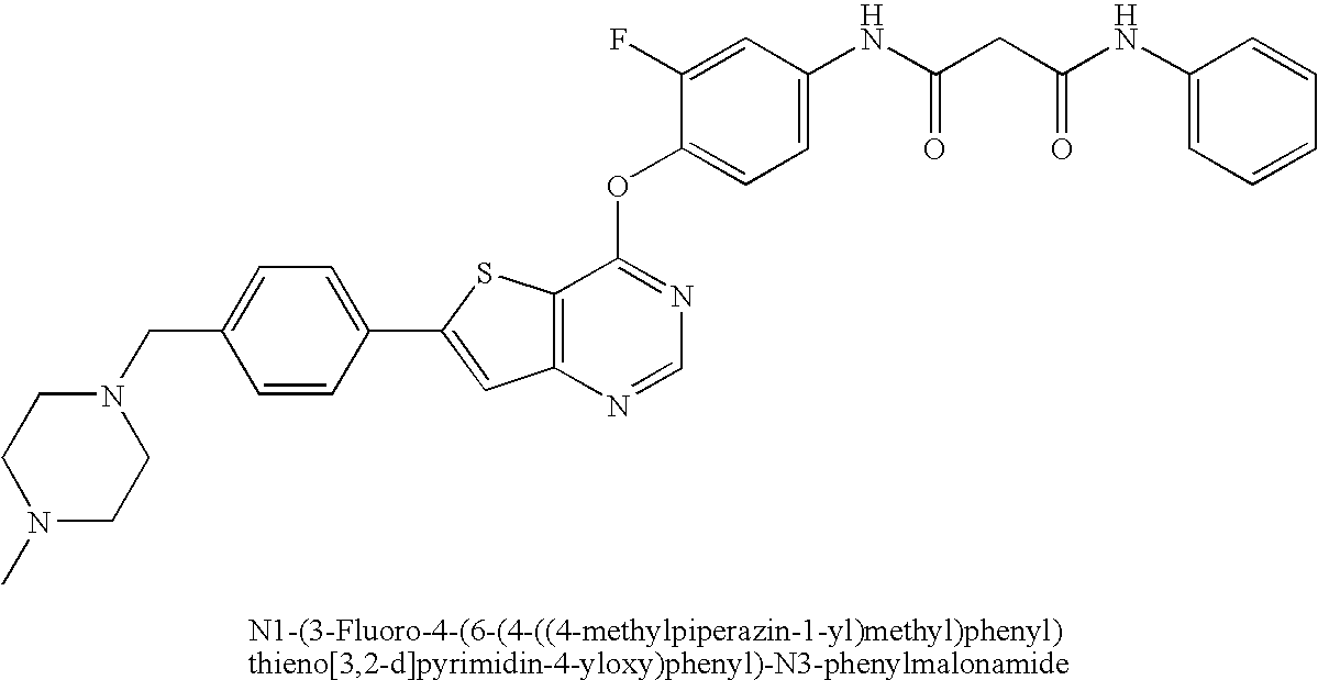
C12=C(N=CN=C1OC1=CC=C(NC(=O)CC(NC3=CC=CC=C3)=O)C=C1F)C=C(C1=CC=C(CN3CCN(C)CC3)C=C1)S2
